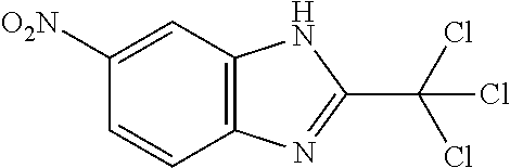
C1=CC2=C(C=C1[O2N])NC(C(Cl)(Cl)Cl)=N2
